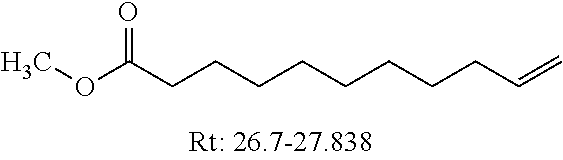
COC(CCCCCCCCC=C)=O
